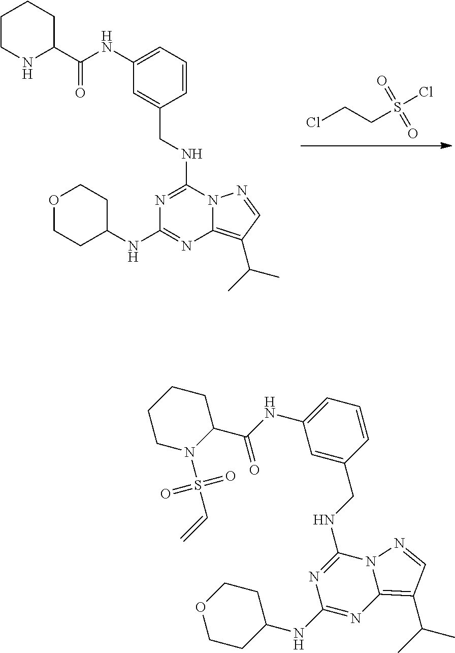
ClCCS(Cl)(=O)=O.N1=C(NCC2=CC(NC(C3CCCCN3)=O)=CC=C2)N2C(=C(C(C)C)C=N2)N=C1NC1CCOCC1.N1=C(NCC2=CC(NC(C3CCCCN3S(C=C)(=O)=O)=O)=CC=C2)N2C(=C(C(C)C)C=N2)N=C1NC1CCOCC1
